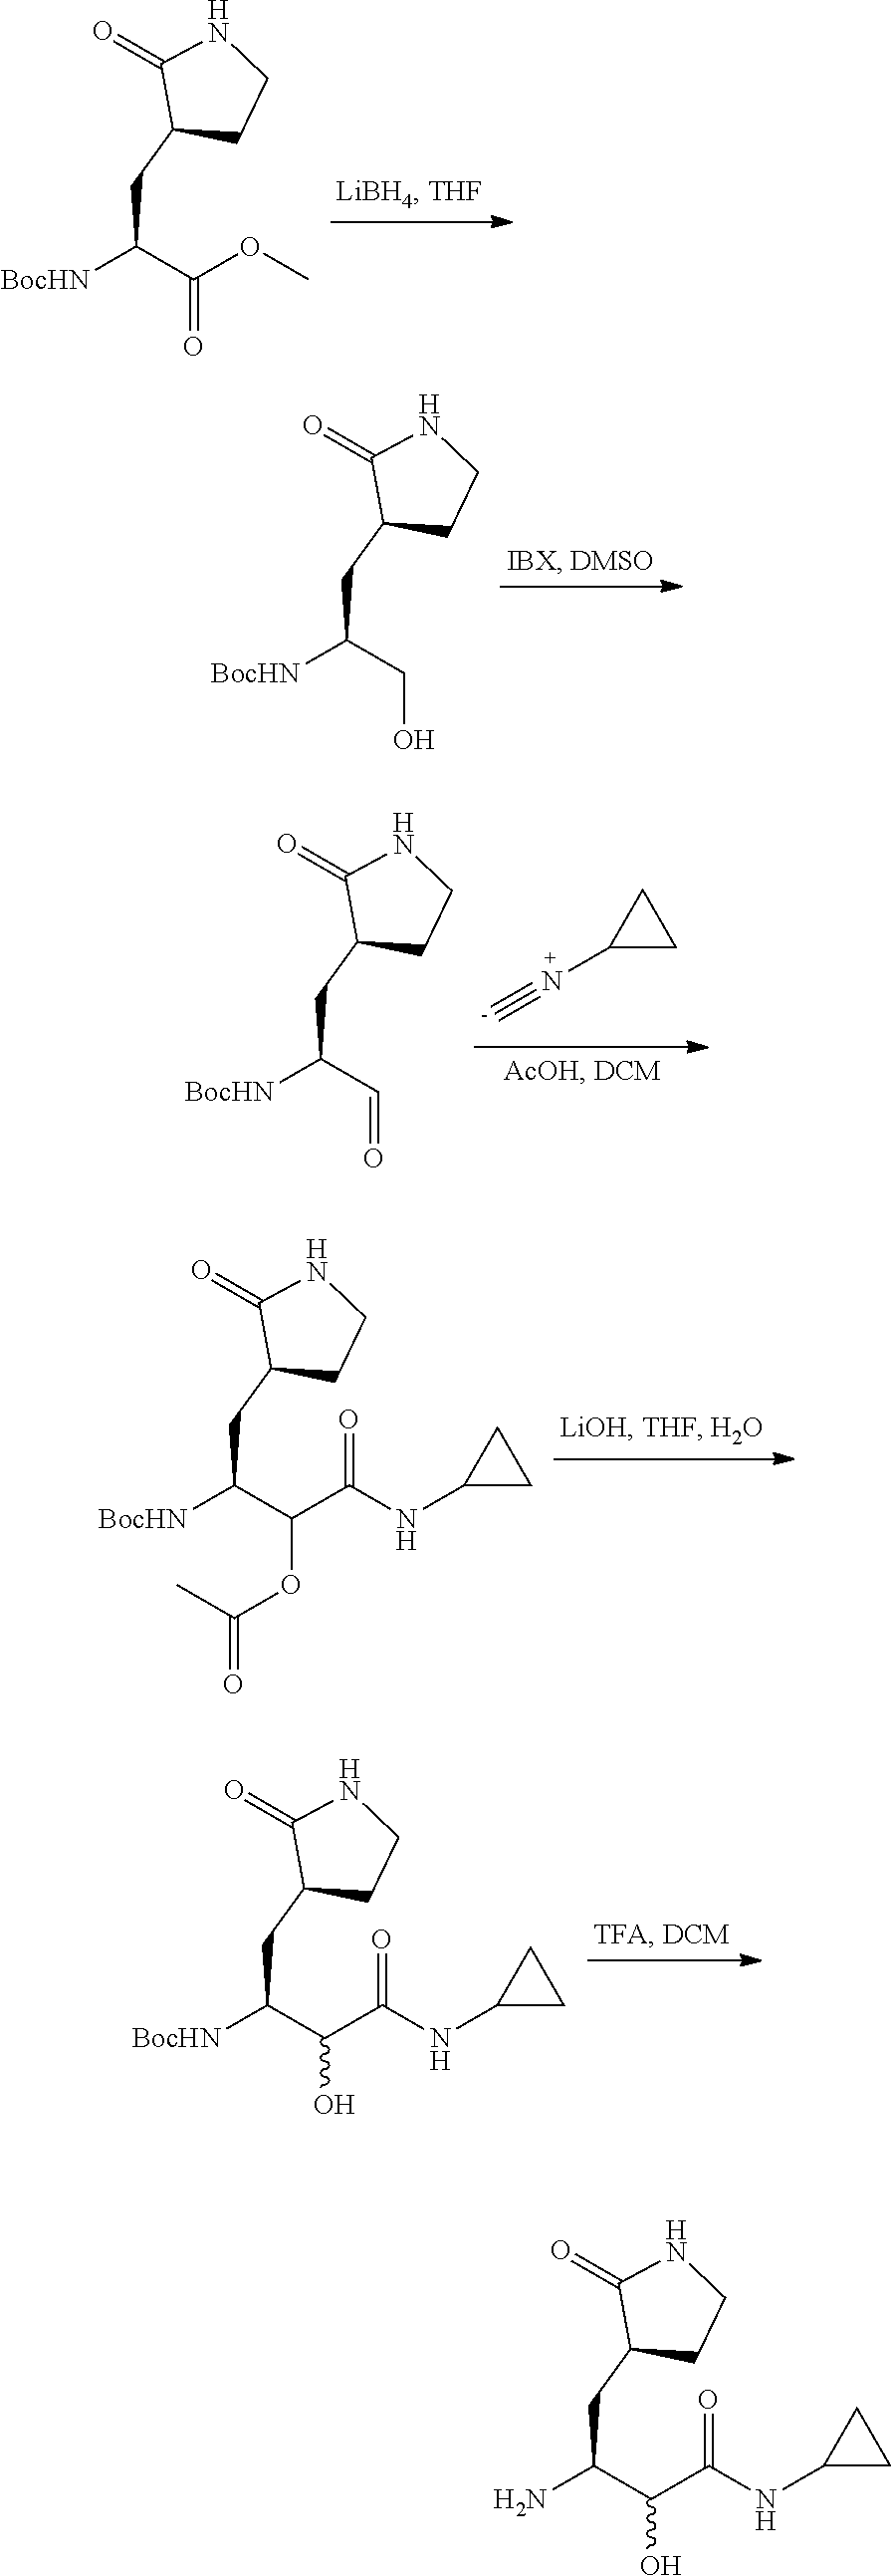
NC(C(C(NC1CC1)=O)O)CC1CCNC1=O.[BocHN]C(C(OC)=O)CC1CCNC1=O.[BocHN]C(CO)CC1CCNC1=O.[BocHN]C(C=O)CC1CCNC1=O.[C-]#NC1CC1.[BocHN]C(C(C(NC1CC1)=O)OC(C)=O)CC1CCNC1=O.[BocHN]C(C(C(NC1CC1)=O)O)CC1CCNC1=O
